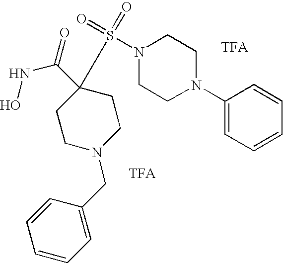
C1CN(CC2=CC=CC=C2)CCC1(C(=O)NO)S(=O)(=O)N1CCN(C2=CC=CC=C2)CC1.[TFA].[TFA]
